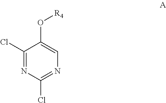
C1(Cl)=NC(Cl)=NC=C1O[R4]
